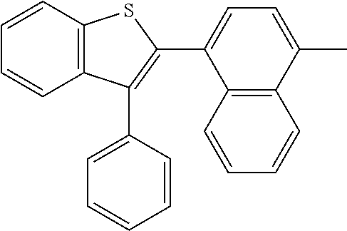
C12=C(C=CC=C1)C(C1=C(C3=CC=CC=C3)C3=C(S1)C=CC=C3)=CC=C2C
